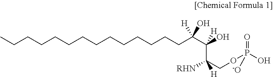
C(CCCCCCCCCCCC(C(C(COP(O)(=O)[-O])([RHN])[H])(O)[H])([H])O)CC
